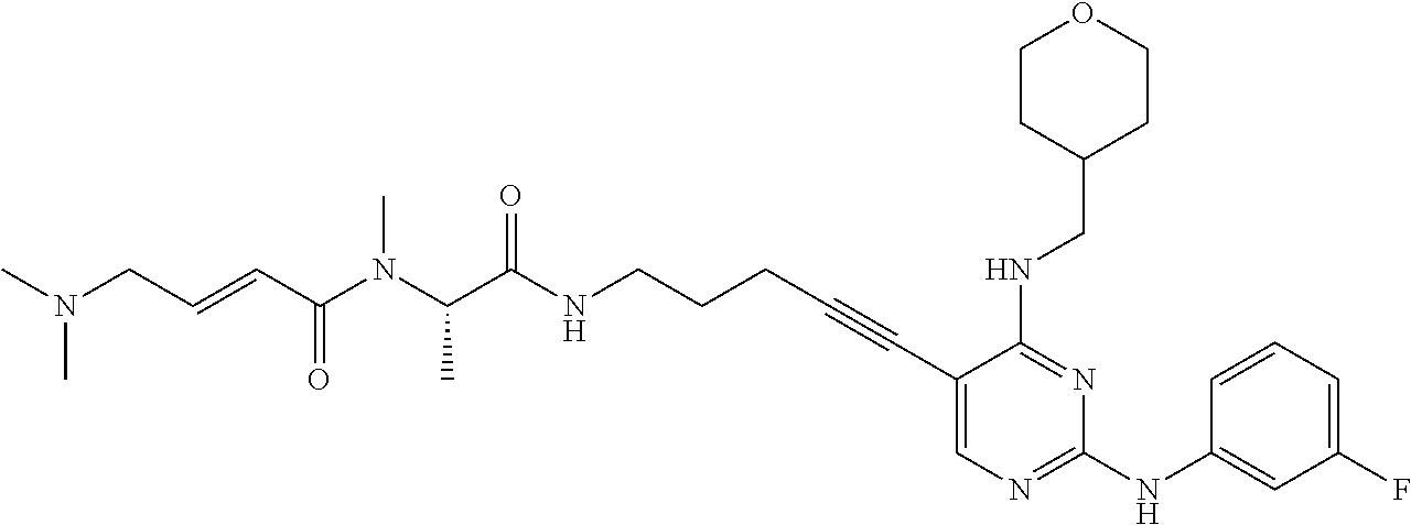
C1(C#CCCCNC(C(N(C(C=CCN(C)C)=O)C)C)=O)=CN=C(NC2=CC(F)=CC=C2)N=C1NCC1CCOCC1
